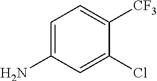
C1(Cl)=CC(N)=CC=C1[CF3]
